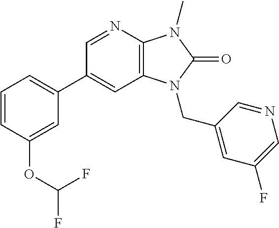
C1(C2=CC=CC(OC(F)F)=C2)=CC2=C(N=C1)N(C)C(=O)N2CC1=CC(F)=CN=C1
